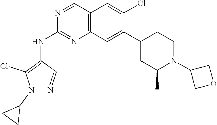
C12=C(C=C(C3CC(C)N(C4COC4)CC3)C(Cl)=C1)N=C(NC1=C(Cl)N(C3CC3)N=C1)N=C2
